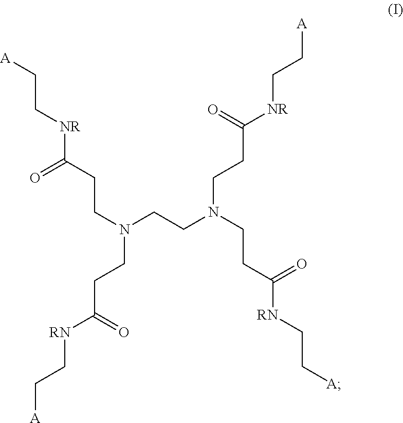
C(C[NR]C(CCN(CCN(CCC([NR]CC[A])=O)CCC([RN]CC[A])=O)CCC([RN]CC[A])=O)=O)[A]
